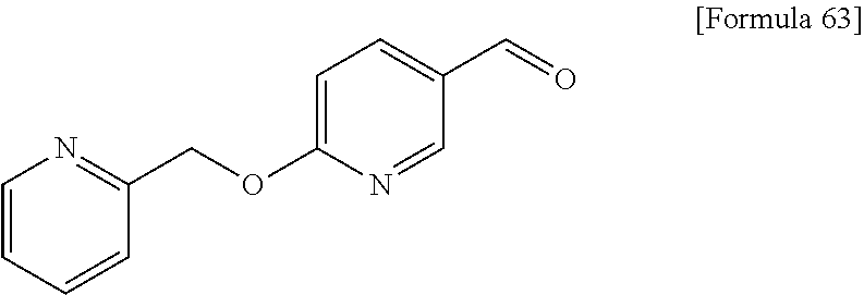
C1=C(OCC2=NC=CC=C2)N=CC(C=O)=C1
